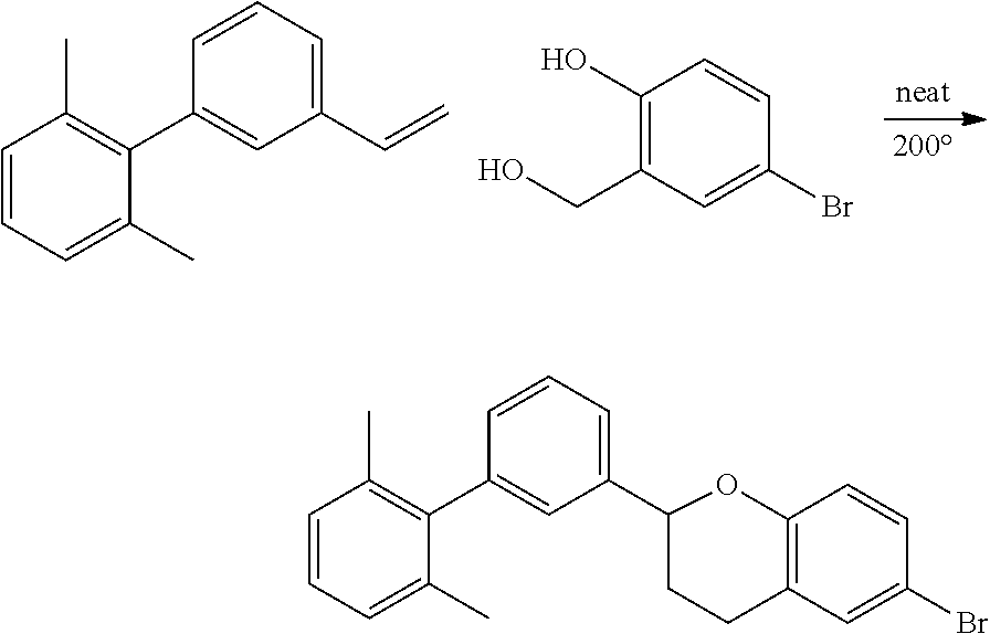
C1=CC=C(C)C(C2=CC(C=C)=CC=C2)=C1C.BrC1=CC(CO)=C(O)C=C1.C1=CC=C(C)C(C2=CC(C3CCC4=C(C=CC(Br)=C4)O3)=CC=C2)=C1C
